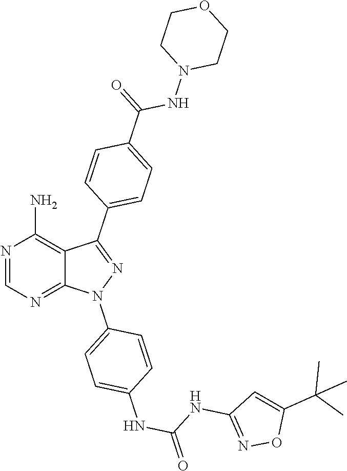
N1=CN=C2C(=C1N)C(C1=CC=C(C(NN3CCOCC3)=O)C=C1)=NN2C1=CC=C(NC(=O)NC2=NOC(C(C)(C)C)=C2)C=C1
